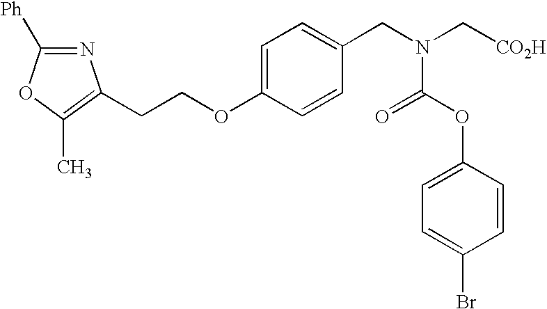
N1=C([Ph])OC(C)=C1CCOC1=CC=C(CN(C[CO2H])C(=O)OC2=CC=C(Br)C=C2)C=C1
